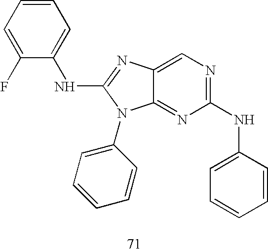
C1=CC=C(F)C(NC2=NC3=CN=C(NC4=CC=CC=C4)N=C3N2C2=CC=CC=C2)=C1
